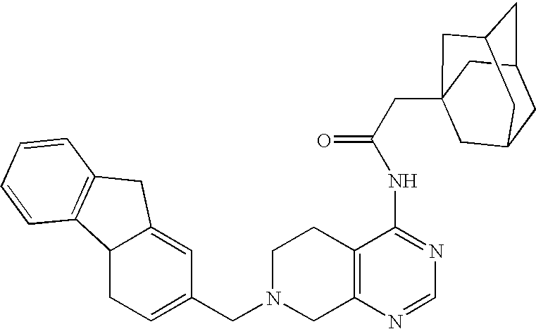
C1N(CC2=CCC3C(=C2)CC2=C3C=CC=C2)CC2=C(C1)C(NC(=O)CC13CC4CC(CC(C1)C4)C3)=NC=N2
